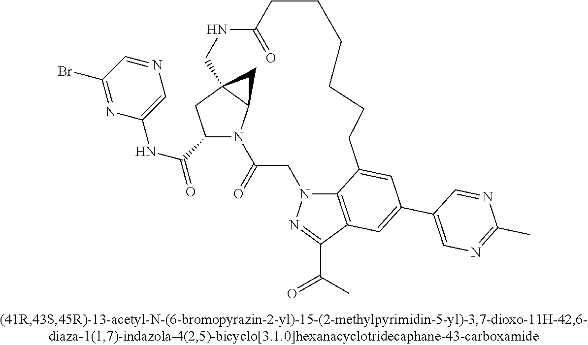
C1(C(NC2=CN=CC(Br)=N2)=O)N2C3C(C1)(C3)CNC(=O)CCCCCCC1=CC(C3=CN=C(C)N=C3)=CC3=C1N(CC2=O)N=C3C(=O)C
